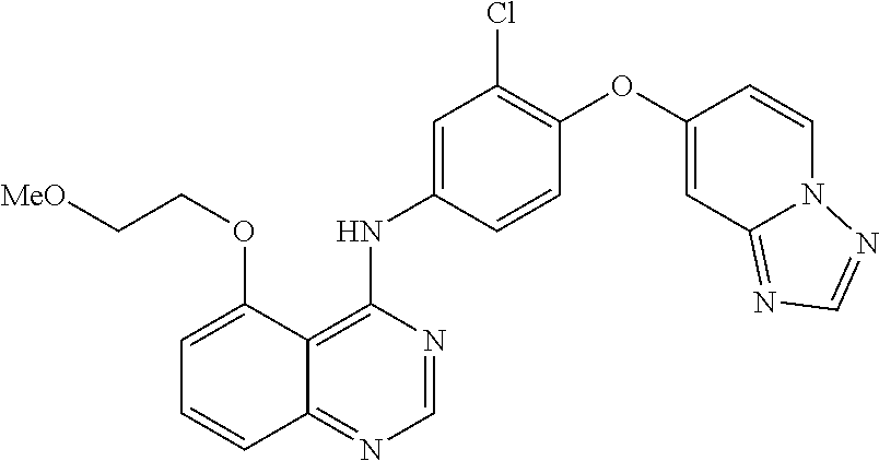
C12=NC=NC(NC3=CC(Cl)=C(OC4=CC5=NC=NN5C=C4)C=C3)=C1C(OCC[MeO])=CC=C2
